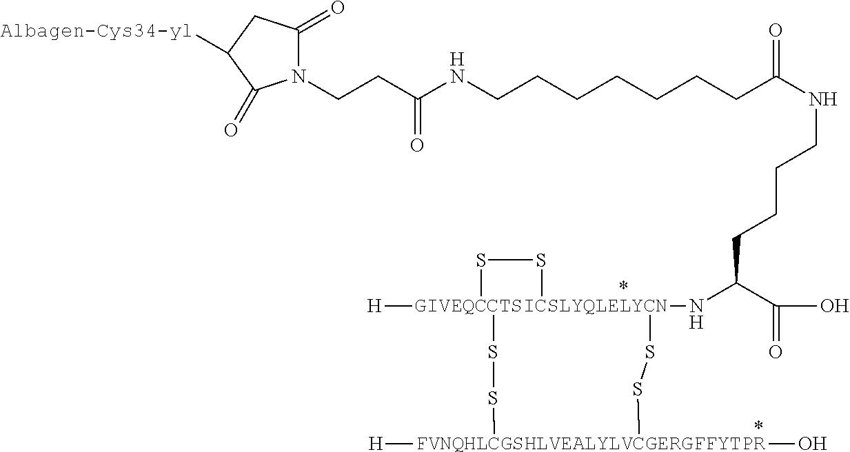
N1(CCC(NCCCCCCCC(NCCCCC(N[GIVEQCCTSICSLYQLELYCN]23([H])(SS[FVNQHLCGSHLVEALYLVCGERGFFYTPR](O)([H])SS2)SS3)C(O)=O)=O)=O)C(=O)CC([Albagen-Cys34-yl])C1=O
